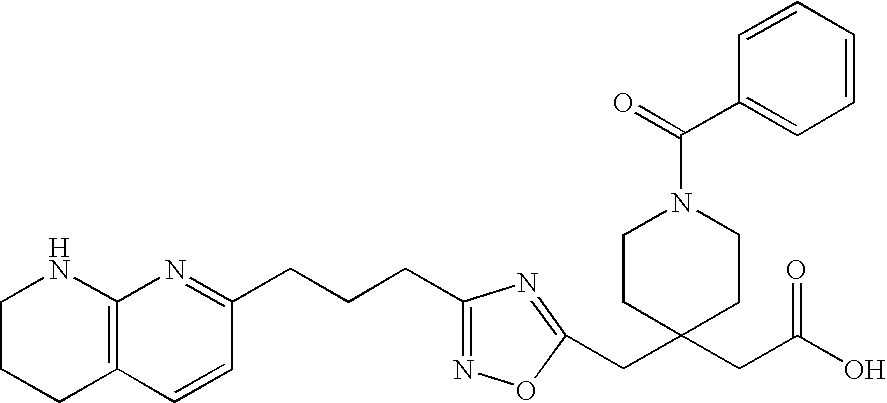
C1CCC2=C(N1)N=C(CCCC1=NOC(CC3(CC(O)=O)CCN(C(C4=CC=CC=C4)=O)CC3)=N1)C=C2
